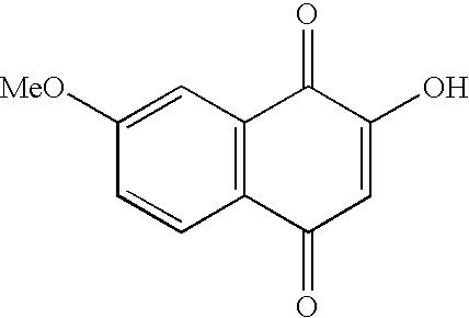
C1([MeO])=CC2=C(C=C1)C(=O)C=C(O)C2=O
